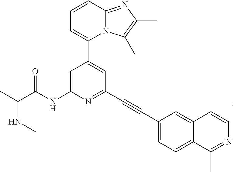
N(C(C)C(NC1=CC(C2=CC=CC3=NC(C)=C(C)N23)=CC(C#CC2=CC=C3C(=C2)C=CN=C3C)=N1)=O)C
